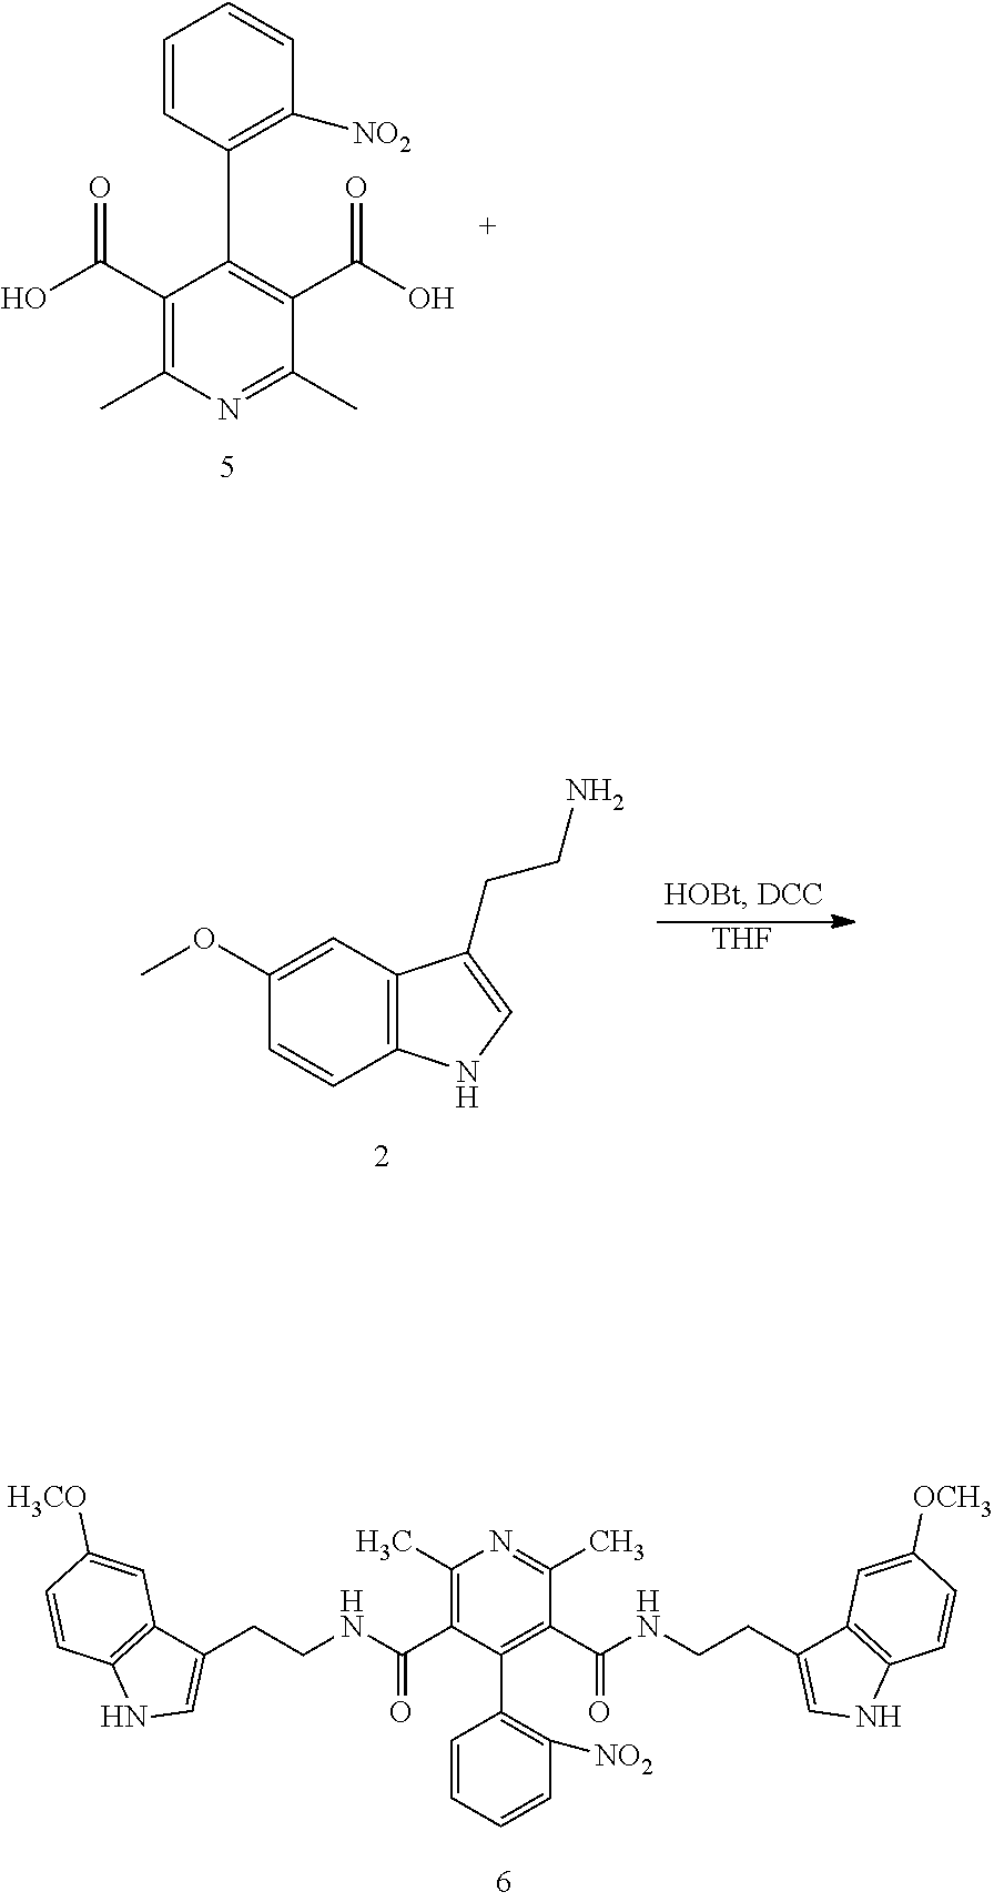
C1=CC(C2=C(C(O)=O)C(C)=NC(C)=C2C(O)=O)=C([NO2])C=C1.C1(OC)=CC2=C(C=C1)NC=C2CCN.[THF].C1(CCNC(C2=C(C)N=C(C)C(C(NCCC3=CNC4=C3C=C([OCH3])C=C4)=O)=C2C2=C([NO2])C=CC=C2)=O)=CNC2=C1C=C([H3CO])C=C2
